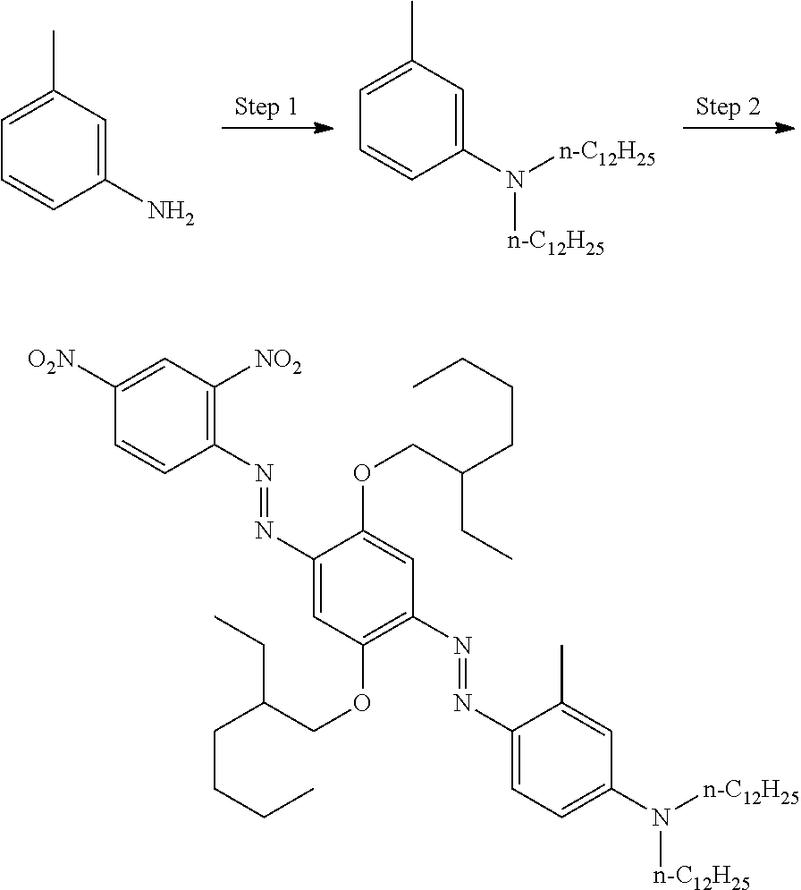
C1(C)=CC=CC(N)=C1.C1(C)=CC=CC(N([n-C12H25])[n-C12H25])=C1.C1(C)=CC(N([n-C12H25])[n-C12H25])=CC=C1N=NC1=C(OCC(CC)CCCC)C=C(N=NC2=C([NO2])C=C([O2N])C=C2)C(OCC(CC)CCCC)=C1
